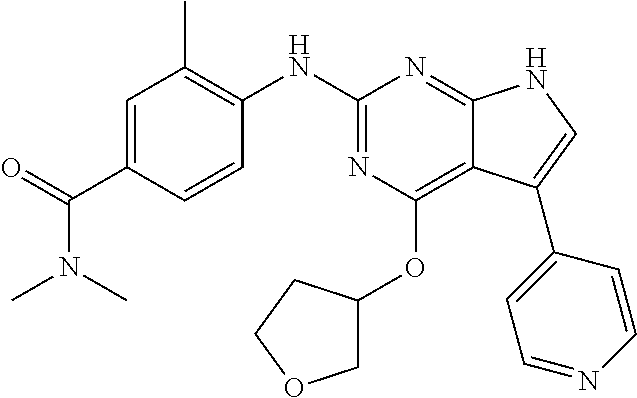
C1=C(C(=O)N(C)C)C=CC(NC2=NC(OC3COCC3)=C3C(=N2)NC=C3C2=CC=NC=C2)=C1C
